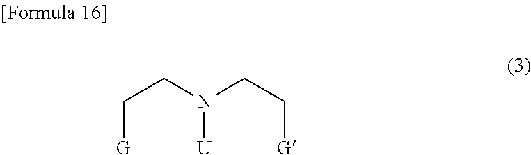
C([G])CN([U])CC[G]
